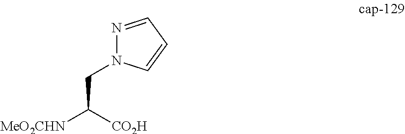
N1(CC([CO2H])[MeO2CHN])N=CC=C1
